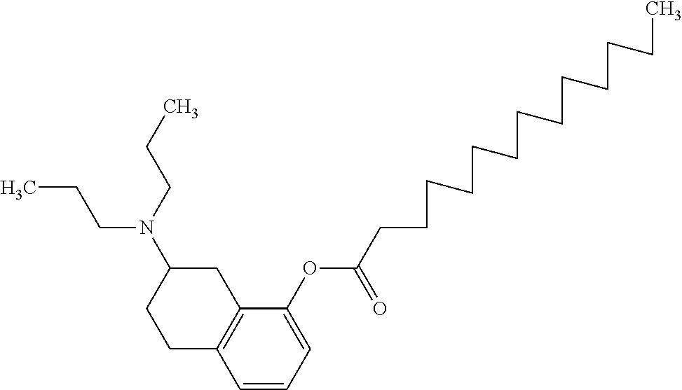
C1=CC=C(OC(CCCCCCCCCCCCC)=O)C2=C1CCC(N(CCC)CCC)C2
